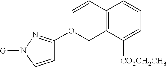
C1(C=C)=C(COC2=NN([G])C=C2)C([CO2CH2CH3])=CC=C1
